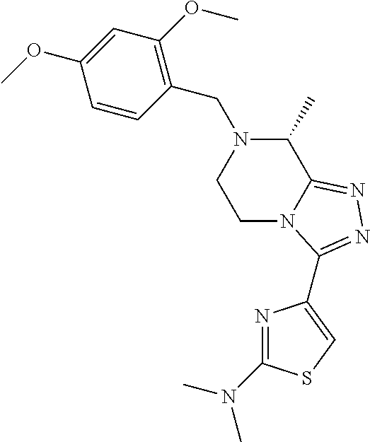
C1=CC(CN2CCN3C(=NN=C3C3=CSC(N(C)C)=N3)C2C)=C(OC)C=C1OC
